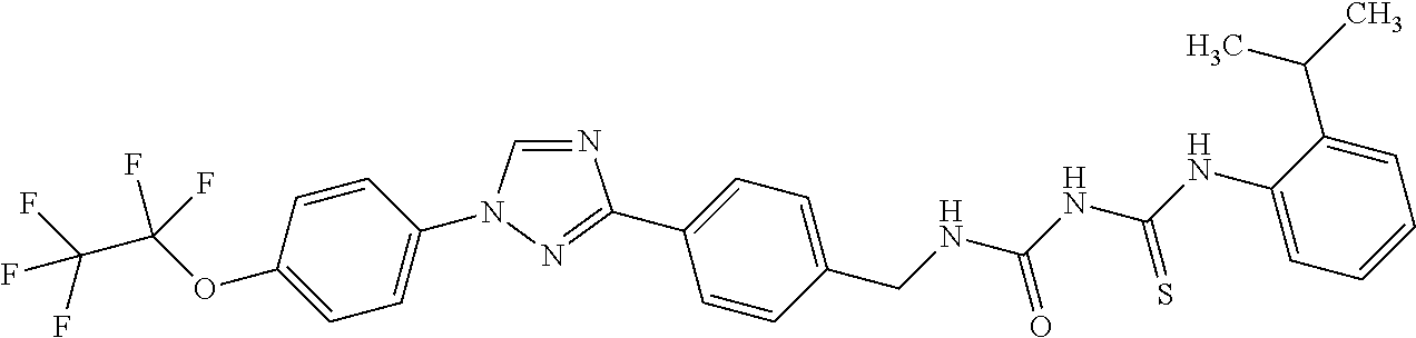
N1=CN(C2=CC=C(OC(C(F)(F)F)(F)F)C=C2)N=C1C1=CC=C(CNC(NC(NC2=CC=CC=C2C(C)C)=S)=O)C=C1
